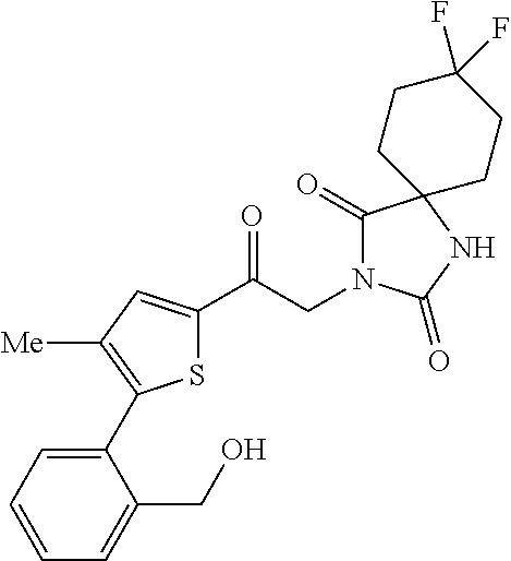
S1C(C(CN2C(=O)C3(NC2=O)CCC(F)(F)CC3)=O)=CC([Me])=C1C1=CC=CC=C1CO
